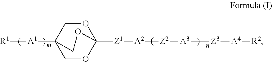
[R1][A1]C12COC([Z1][A2][Z2][A3][Z3][A4][R2])(OC1)OC2
